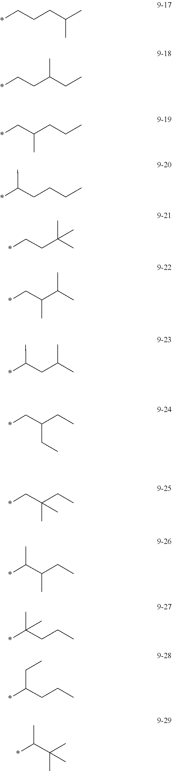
*CCCC(C)C.*CCC(CC)C.*CC(CCC)C.*C(CCCC)C.*CCC(C)(C)C.*CC(C(C)C)C.*C(CC(C)C)C.*CC(CC)CC.*CC(CC)(C)C.*C(C(CC)C)C.*C(CCC)(C)C.*C(CCC)CC.*C(C(C)(C)C)C
